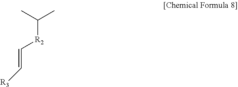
[R2](C(C)C)C=C[R3]
